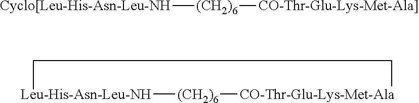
[Cyclo[Leu-His-Asn-Leu-NH][(CH2)6][CO-Thr-Glu-Lys-Met-Ala]].[Leu-His-Asn-Leu-NH]1[(CH2)6][CO-Thr-Glu-Lys-Met-Ala]CC1
